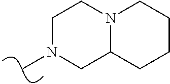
N1(C)CC2N(CC1)CCCC2
